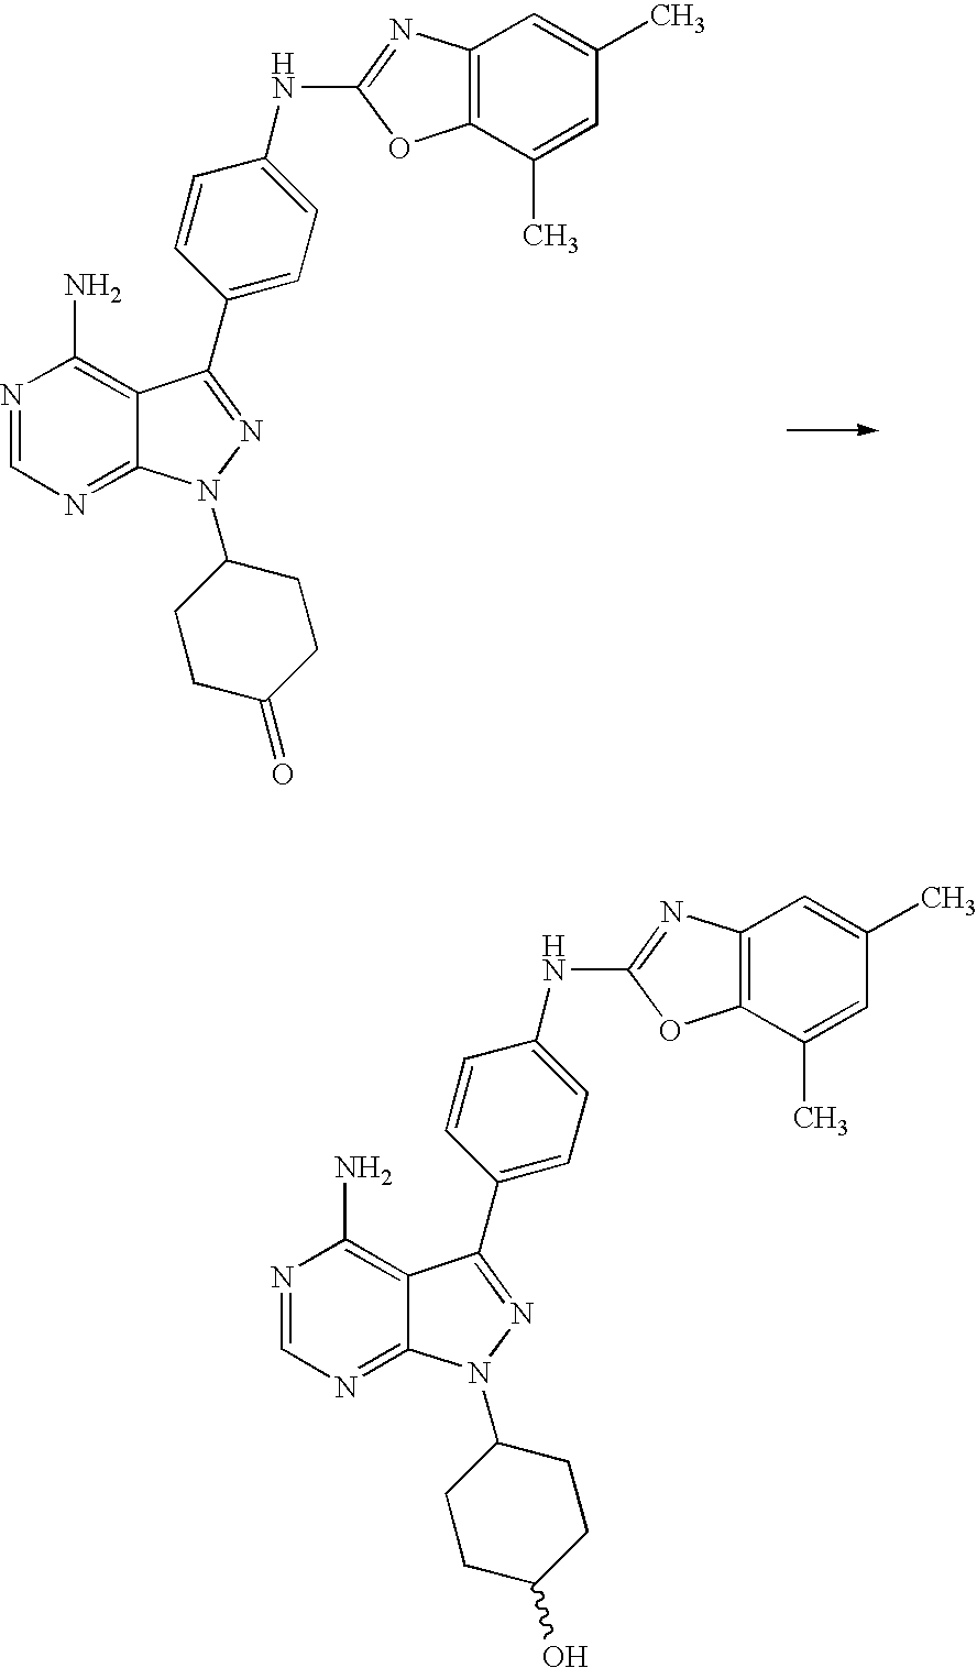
N1=CN=C2C(=C1N)C(C1=CC=C(NC3=NC4=C(O3)C(C)=CC(C)=C4)C=C1)=NN2C1CCC(=O)CC1.N1=CN=C2C(=C1N)C(C1=CC=C(NC3=NC4=C(O3)C(C)=CC(C)=C4)C=C1)=NN2C1CCC(O)CC1
